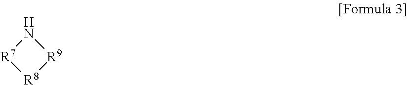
N1[R7][R8][R9]1
